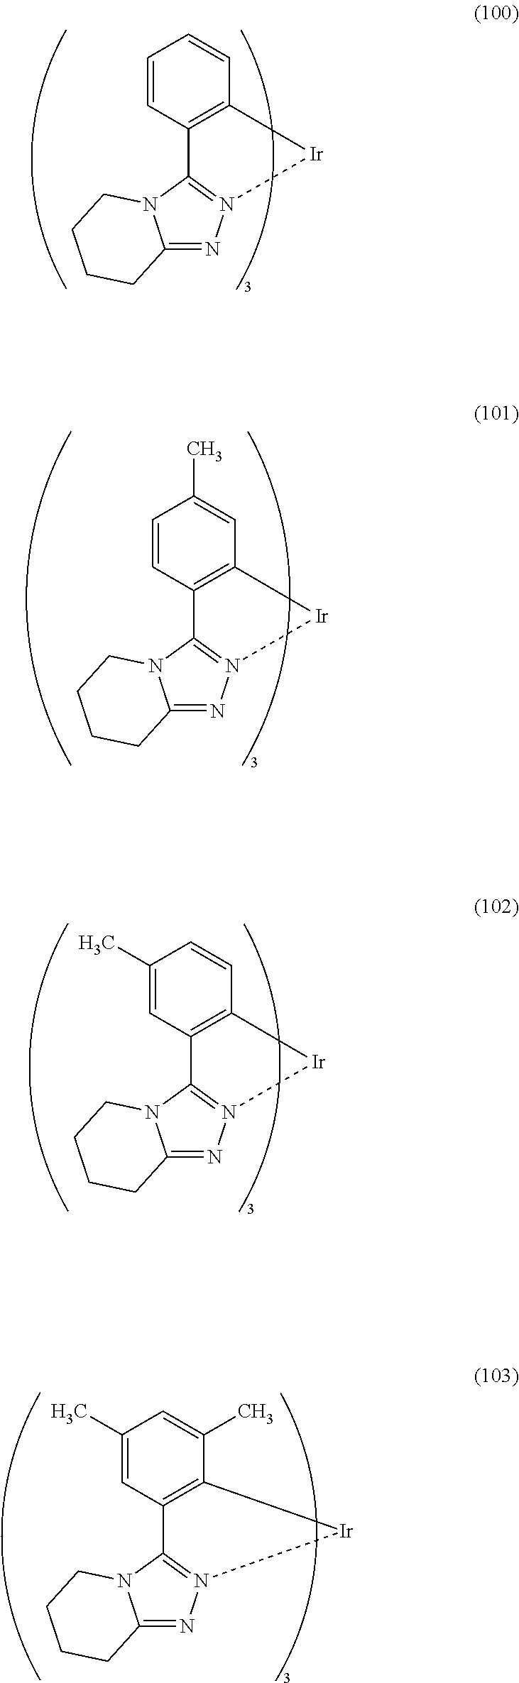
C1=CC2=C(C=C1)[Ir]N1=C2N2C(=N1)CCCC2.C1=CC2=C(C=C1C)[Ir]N1=C2N2C(=N1)CCCC2.C1(C)=CC2=C(C=C1)[Ir]N1=C2N2C(=N1)CCCC2.C1(C)=CC2=C(C(C)=C1)[Ir]N1=C2N2C(=N1)CCCC2
